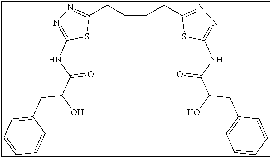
C1(CCCCC2=NN=C(NC(C(O)CC3=CC=CC=C3)=O)S2)=NN=C(NC(C(O)CC2=CC=CC=C2)=O)S1
